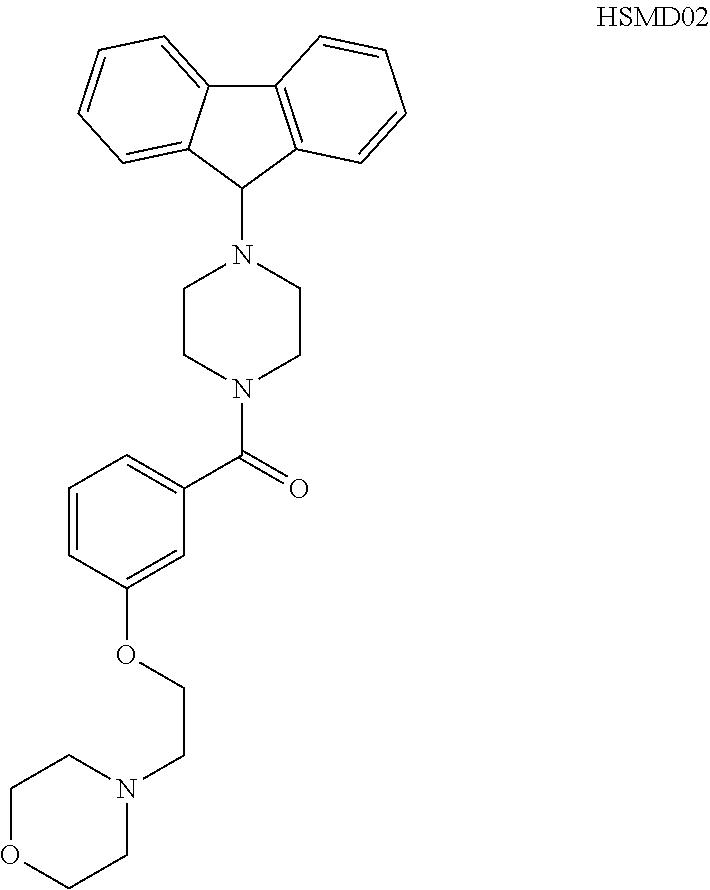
C1=C(OCCN2CCOCC2)C=CC=C1C(=O)N1CCN(C2C3=C(C4=CC=CC=C24)C=CC=C3)CC1
